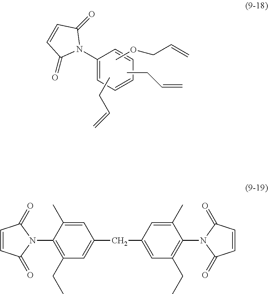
C1(N2C(=O)C=CC2=O)=CC=CC=C1.COCC=C.CCC=C.CCC=C.C1(N2C(=O)C=CC2=O)=C(CC)C=C(CC2=CC(CC)=C(N3C(=O)C=CC3=O)C(C)=C2)C=C1C
